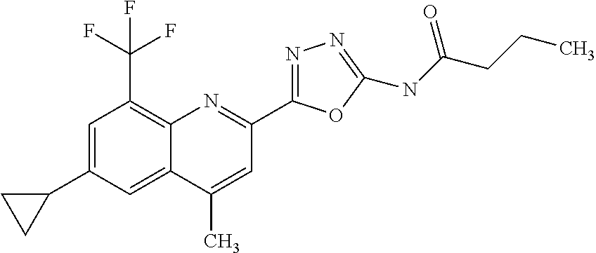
C1(C)=CC(C2=NN=C(NC(CCC)=O)O2)=NC2=C(C(F)(F)F)C=C(C3CC3)C=C12
